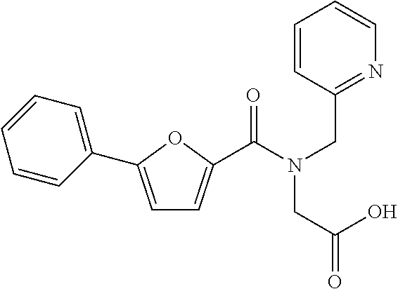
C1=C(C2=CC=CC=C2)OC(C(N(CC2=NC=CC=C2)CC(=O)O)=O)=C1
